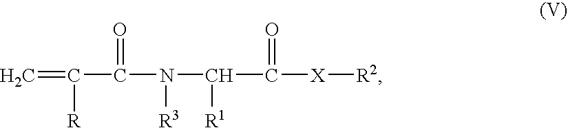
C=C([R])C(=O)N([R3])C(C(=O)[X][R2])[R1]
